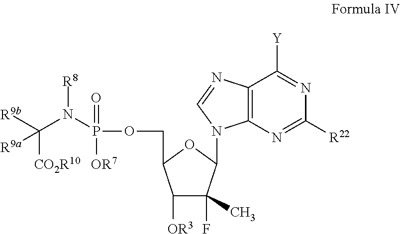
C1([OR3])C(F)(C)C(N2C3=C(N=C2)C([Y])=NC([R22])=N3)OC1COP(N(C([R9b])([CO2R10])[R9a])[R8])(=O)[OR7]
